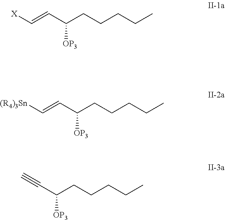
C(=CC(CCCCC)[OP3])[X].C(=CC(CCCCC)[OP3])[(R4)3Sn].C(C(CCCCC)[OP3])#C
